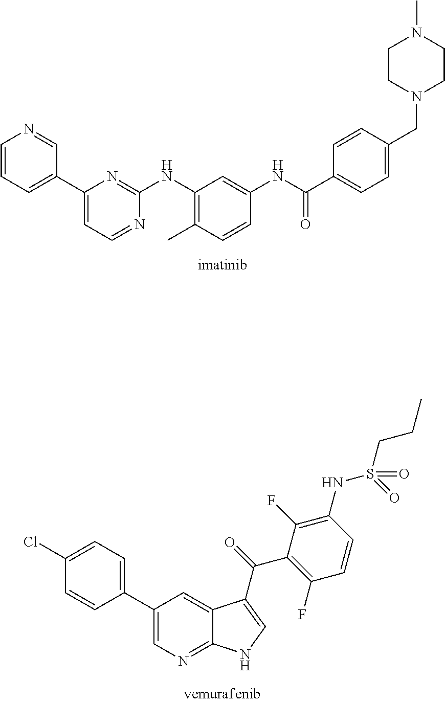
C1=CC=C(C2=CC=NC(NC3=C(C)C=CC(NC(C4=CC=C(CN5CCN(C)CC5)C=C4)=O)=C3)=N2)C=N1.C1(C2=CC=C(Cl)C=C2)=CN=C2C(=C1)C(C(=O)C1=C(F)C=CC(NS(CCC)(=O)=O)=C1F)=CN2
